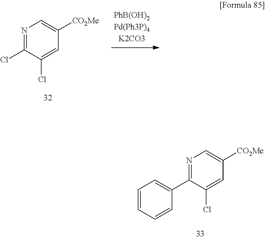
N1=C(Cl)C(Cl)=CC([CO2Me])=C1.N1=C(C2=CC=CC=C2)C(Cl)=CC([CO2Me])=C1
